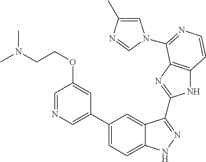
C1(C2=CN=CC(OCCN(C)C)=C2)=CC=C2C(=C1)C(C1=NC3=C(N1)C=CN=C3N1C=C(C)N=C1)=NN2
